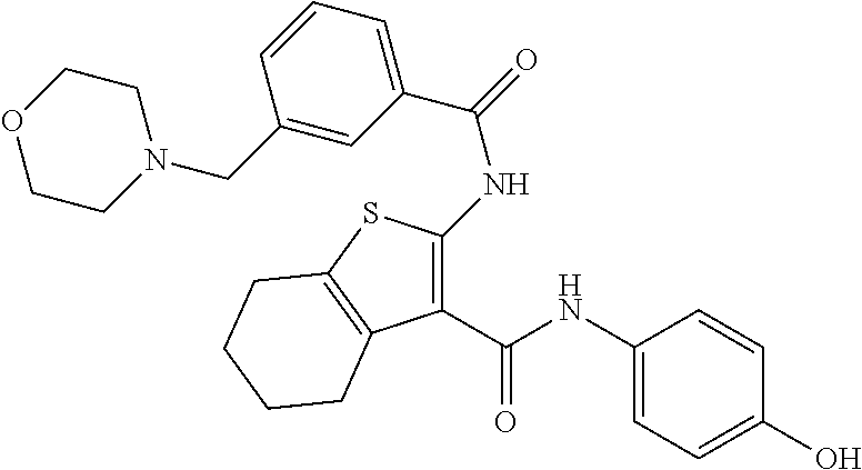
C1CN(CC2=CC(C(=O)NC3=C(C(NC4=CC=C(O)C=C4)=O)C4=C(S3)CCCC4)=CC=C2)CCO1
